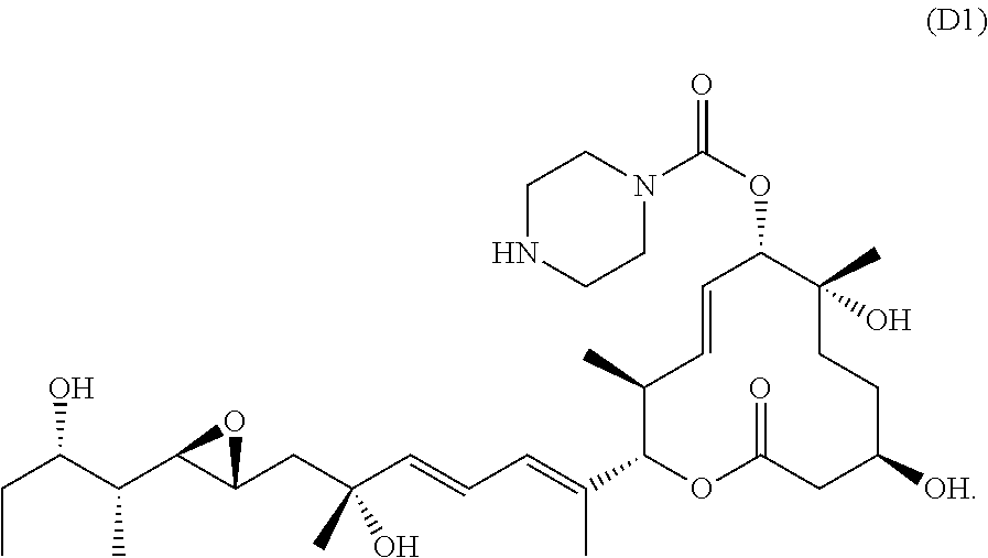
C1(C)C(C(=CC=CC(CC2C(C(C)C(CC)O)O2)(C)O)C)OC(=O)CC([OH])CCC(C)(O)C(OC(=O)N2CCNCC2)C=C1
